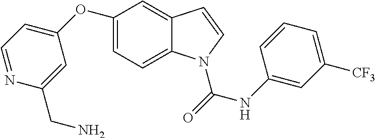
C1=NC(CN)=CC(OC2=CC=C3C(=C2)C=CN3C(=O)NC2=CC([CF3])=CC=C2)=C1
